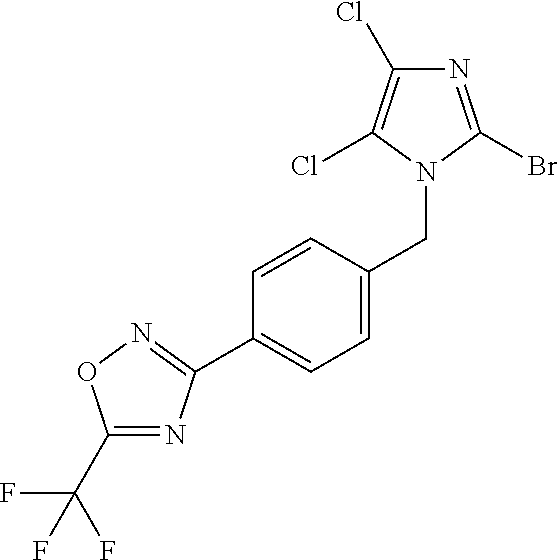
C1(C(F)(F)F)=NC(C2=CC=C(CN3C(Br)=NC(Cl)=C3Cl)C=C2)=NO1
